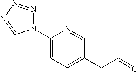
N1(C2=CC=C(CC=O)C=N2)N=NN=C1
